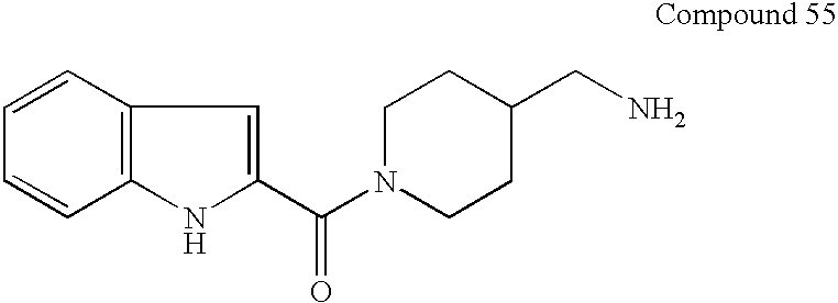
C12=C(C=CC=C1)C=C(C(N1CCC(CN)CC1)=O)N2
